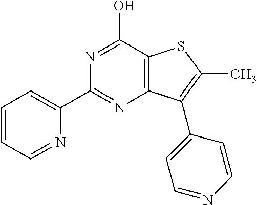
N1=C(O)C2=C(N=C1C1=CC=CC=N1)C(C1=CC=NC=C1)=C(C)S2
